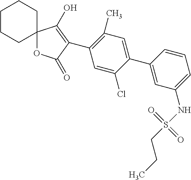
C1CCC2(CC1)OC(=O)C(C1=C(C)C=C(C3=CC(NS(CCC)(=O)=O)=CC=C3)C(Cl)=C1)=C2O
